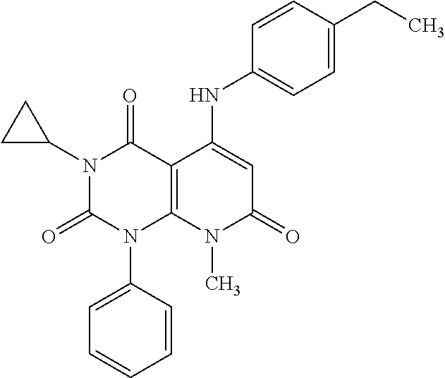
C1(NC2=CC(=O)N(C)C3=C2C(=O)N(C2CC2)C(=O)N3C2=CC=CC=C2)=CC=C(CC)C=C1
